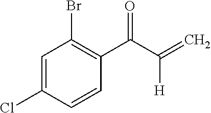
C1=C(Cl)C=CC(C(C(=C)[H])=O)=C1Br
